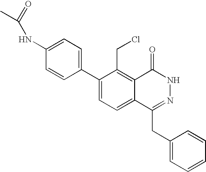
C1(C2=CC=C(NC(C)=O)C=C2)=CC=C2C(=C1CCl)C(=O)NN=C2CC1=CC=CC=C1
